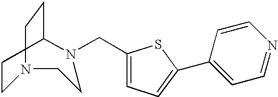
C1CN(CC2=CC=C(C3=CC=NC=C3)S2)CCN(CC)C1
